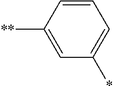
C1=C([**])C=CC=C1*
